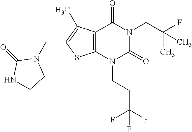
C12=C(N(CCC(F)(F)F)C(=O)N(CC(F)(C)C)C1=O)SC(CN1C(=O)NCC1)=C2C
